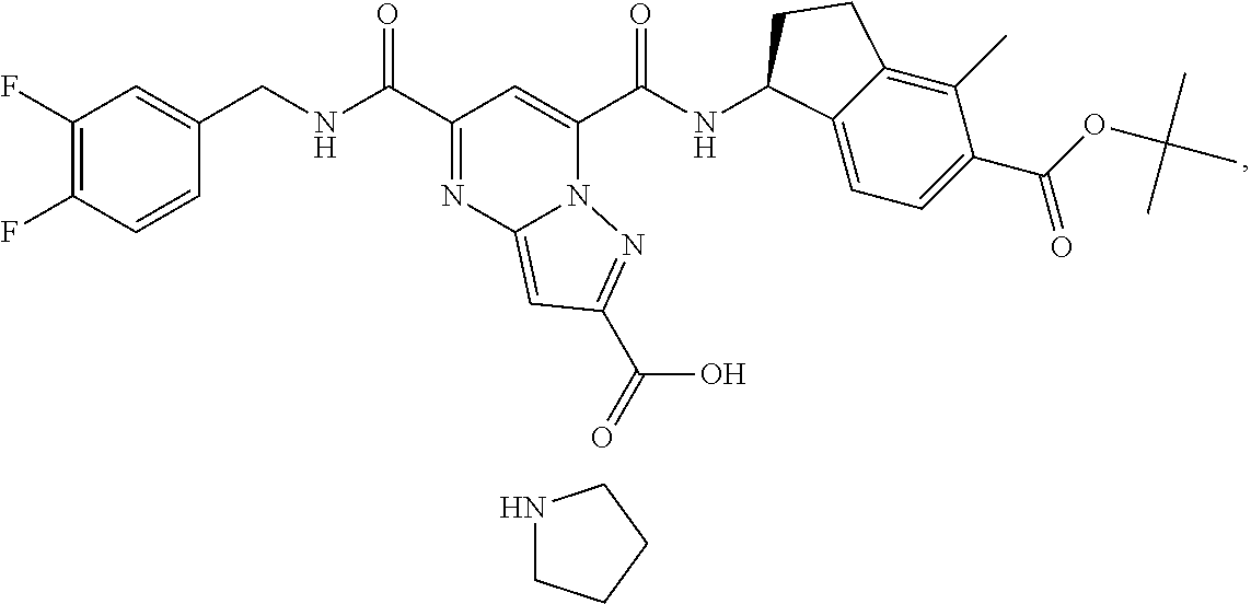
C1(F)=C(F)C=CC(CNC(C2=NC3=CC(C(=O)O)=NN3C(C(NC3C4=CC=C(C(OC(C)(C)C)=O)C(C)=C4CC3)=O)=C2)=O)=C1.N1CCCC1
